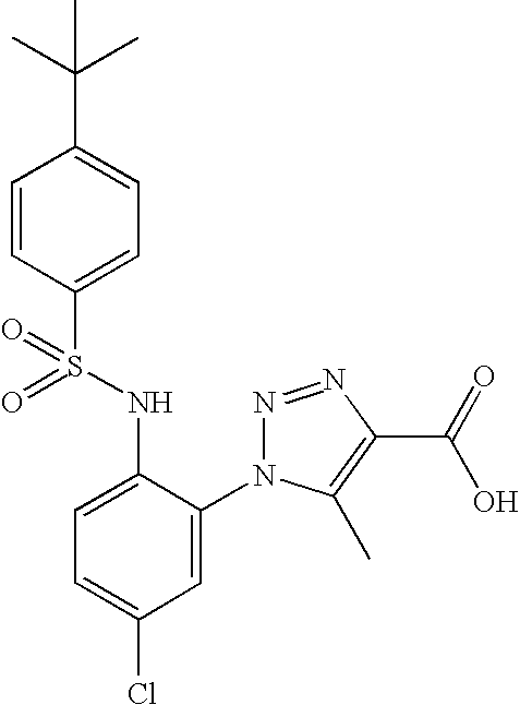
C1=CC(S(=O)(NC2=CC=C(Cl)C=C2N2N=NC(C(=O)O)=C2C)=O)=CC=C1C(C)(C)C
